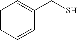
C1=CC=CC(CS)=C1
